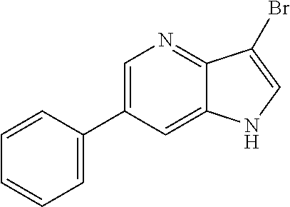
C1=C(C2=CC=CC=C2)C=C2C(=N1)C(Br)=CN2
